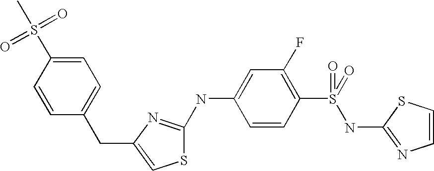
C1=CSC(NS(C2=C(F)C=C(NC3=NC(CC4=CC=C(S(C)(=O)=O)C=C4)=CS3)C=C2)(=O)=O)=N1
